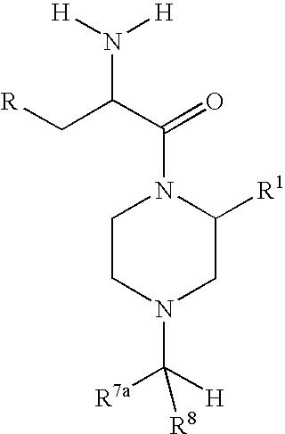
C1CN(C([R7a])([H])[R8])CC([R1])N1C(C(C[R])N([H])[H])=O
